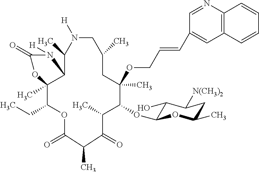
[H]N1C(=O)OC2(C)C(CC)OC(=O)C(C)C(=O)C(C)C(OC3C(O)C([N(CH3)2])CC(C)O3)C(OCC=CC3=CC4=C(N=C3)C=CC=C4)(C)CC(C)CN([H])C(C)C12
